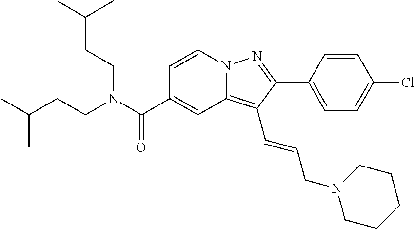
C1=CN2C(=C(C=CCN3CCCCC3)C(C3=CC=C(Cl)C=C3)=N2)C=C1C(N(CCC(C)C)CCC(C)C)=O
